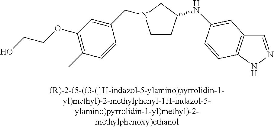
C1CC(NC2=CC3=C(NN=C3)C=C2)CN1CC1=CC(OCCO)=C(C)C=C1
